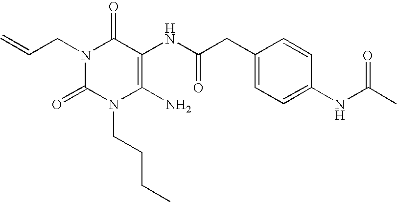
N1(CC=C)C(=O)N(CCCC)C(N)=C(NC(=O)CC2=CC=C(NC(C)=O)C=C2)C1=O
